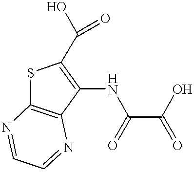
S1C2=C(C(NC(C(O)=O)=O)=C1C(=O)O)N=CC=N2
